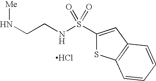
N(CCNS(C1=CC2=C(S1)C=CC=C2)(=O)=O)[Me].Cl
